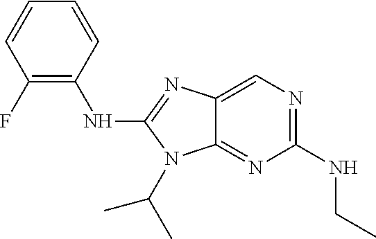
C1(NCC)=NC=C2C(=N1)N(C(C)C)C(NC1=C(F)C=CC=C1)=N2
